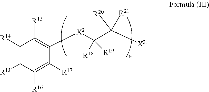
C1([R14])=C([R13])C([R16])=C([R17])C([X2]C(C([R20])([X3])[R21])([R18])[R19])=C1[R15]
